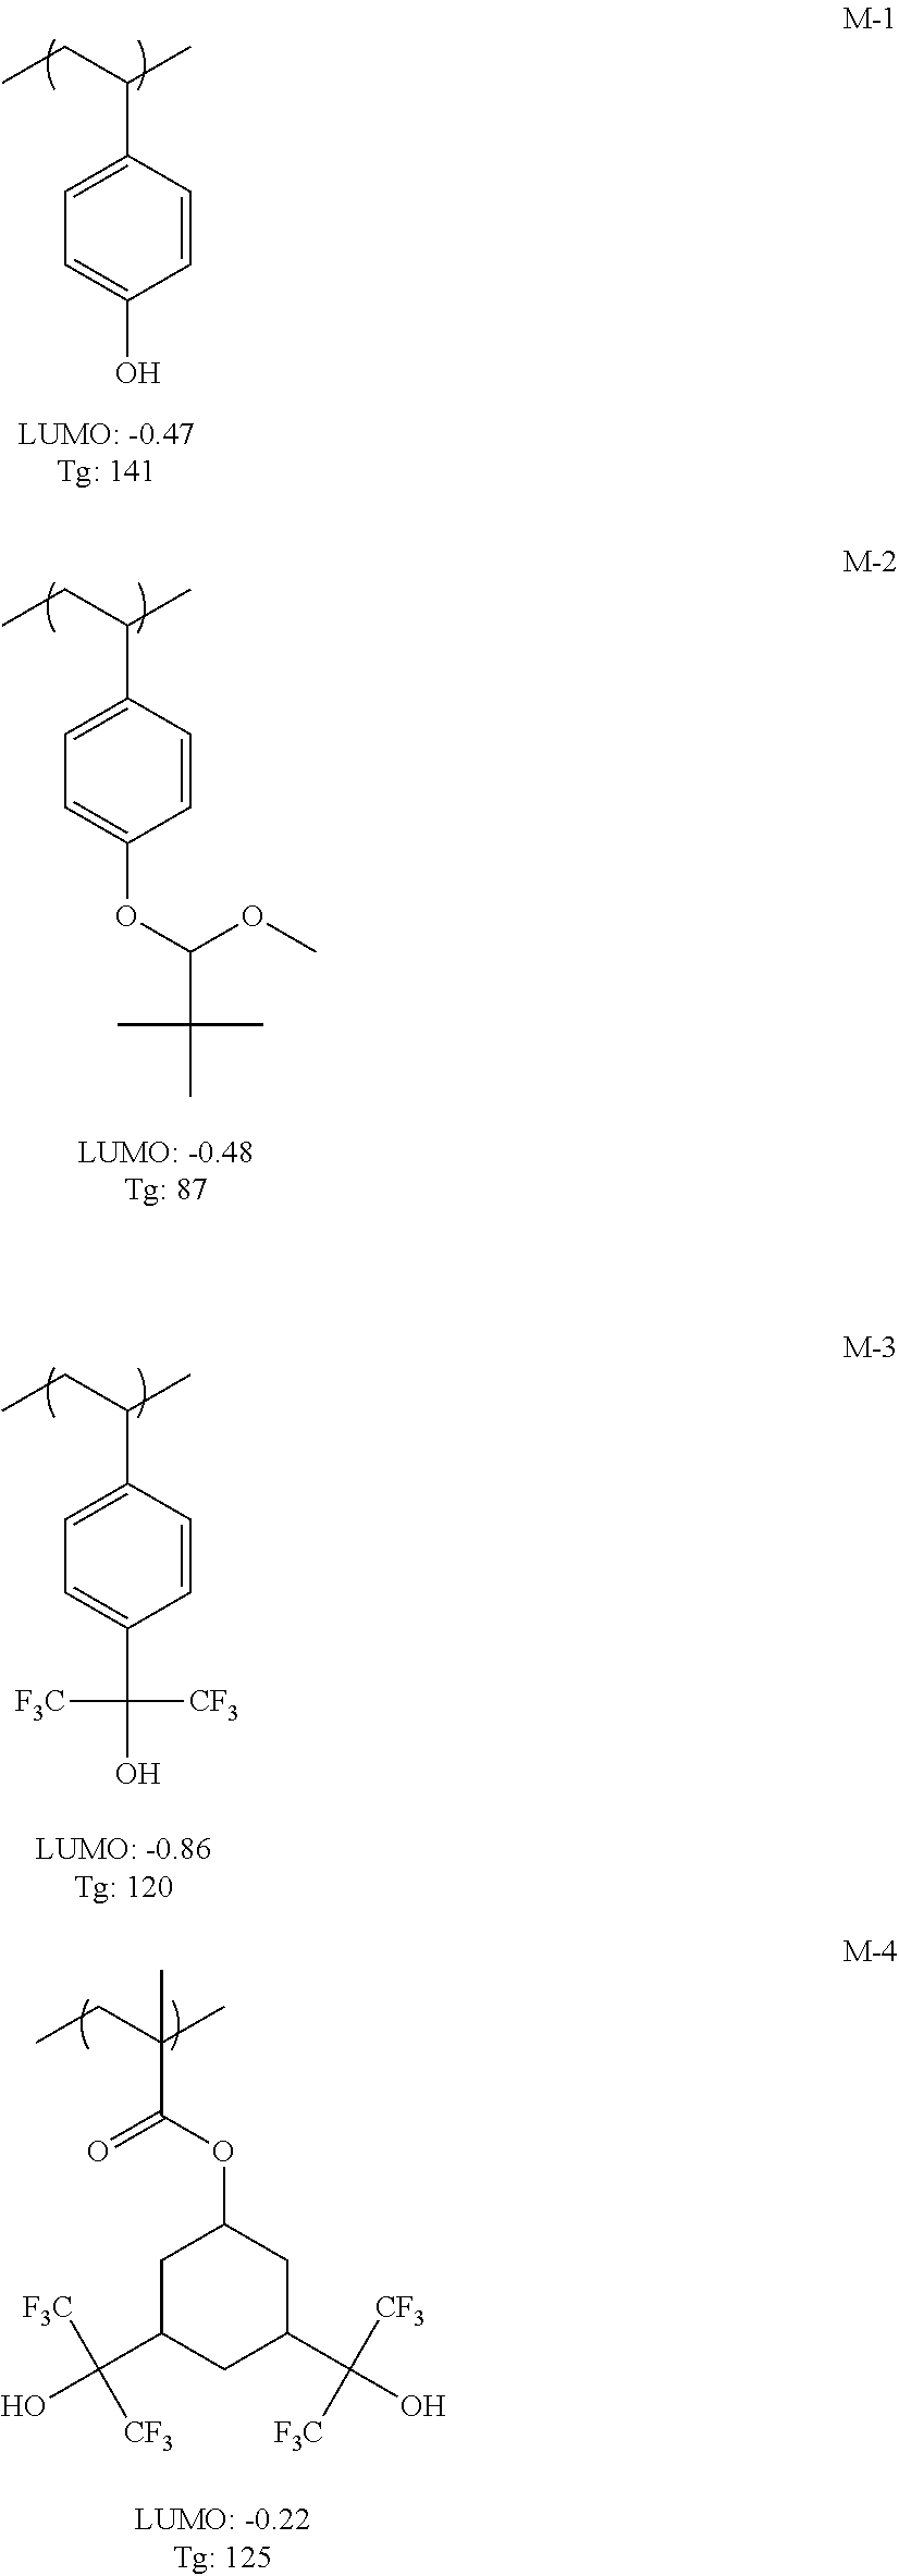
CCC(C)C1=CC=C(O)C=C1.CCC(C)C1=CC=C(OC(OC)C(C)(C)C)C=C1.CCC(C)C1=CC=C(C([F3C])([CF3])O)C=C1.CCC(C)(C(=O)OC1CC(C(O)([F3C])[CF3])CC(C(O)([CF3])[F3C])C1)C
